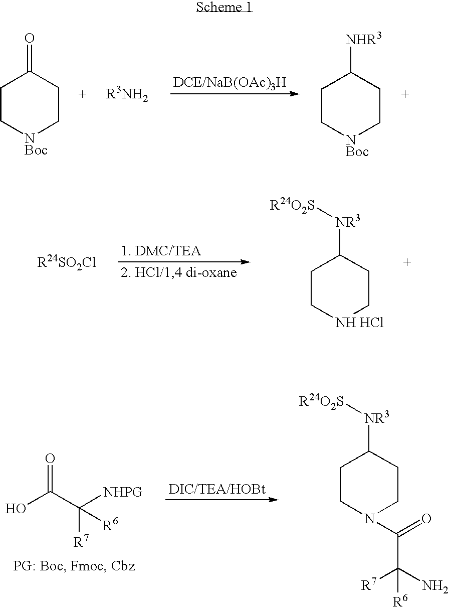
C1C[NBoc]CCC1=O.C1C[NBoc]CCC1[NHR3].C1C[NH HCl]CCC1[NR3][R24O2S].OC(C([NHPG])([R7])[R6])=O.C1CN(C(=O)C(N)([R7])[R6])CCC1[NR3][R24O2S]
